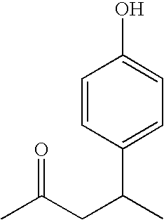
C1=CC(C(C)CC(C)=O)=CC=C1O
